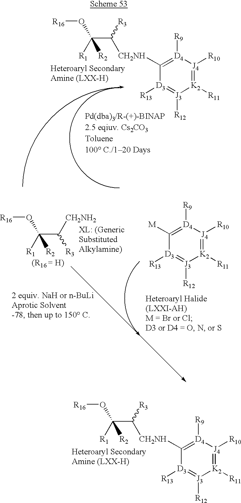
C(C([CH2NH]C1=[D4]([R9])[J4]([R10])=[K2]([R11])[J3]([R12])=[D3]1[R13])[R3])([R1])(O[R16])[R2].C(C([CH2NH]C1=[D4]([R9])[J4]([R10])=[K2]([R11])[J3]([R12])=[D3]1[R13])[R3])([R1])(O[R16])[R2].C1([M])=[D4]([R9])[J4]([R10])=[K2]([R11])[J3]([R12])=[D3]1[R13].C(C([R3])[CH2NH2])([R1])(O[R16])[R2]
